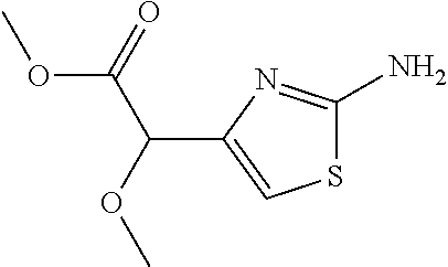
S1C(N)=NC(C(C(OC)=O)OC)=C1
